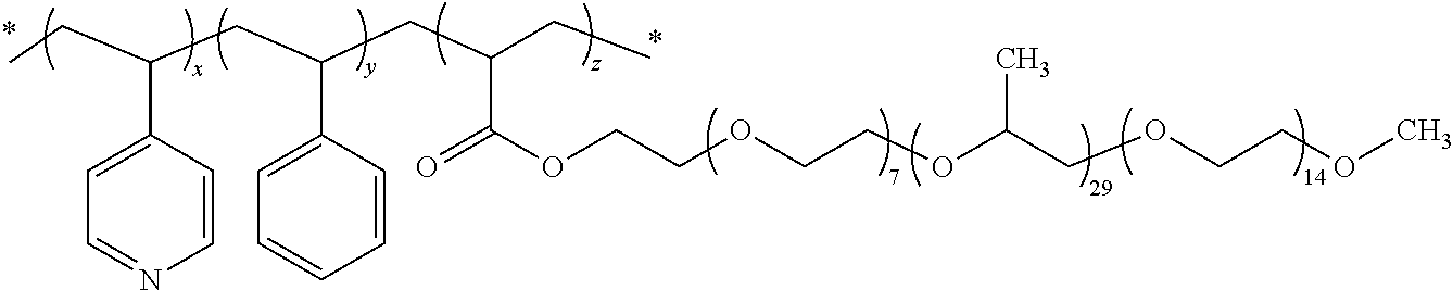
O=C(OCCOCCOC(COCCOC)C)C(CC(CC(CC)C1=CC=NC=C1)C1=CC=CC=C1)CC
